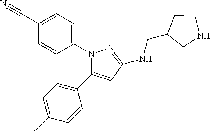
C1(C#N)=CC=C(N2C(C3=CC=C(C)C=C3)=CC(NCC3CNCC3)=N2)C=C1
